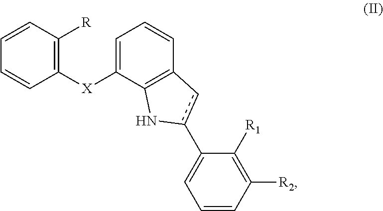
C1=CC([R])=C([X]C2=CC=CC3=C2Nc(C2=CC=CC([R2])=C2[R1])c3)C=C1
